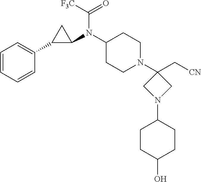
C1(N(C2CC2C2=CC=CC=C2)C([F3C])=O)CCN(C2(C[CN])CN(C3CCC(O)CC3)C2)CC1
